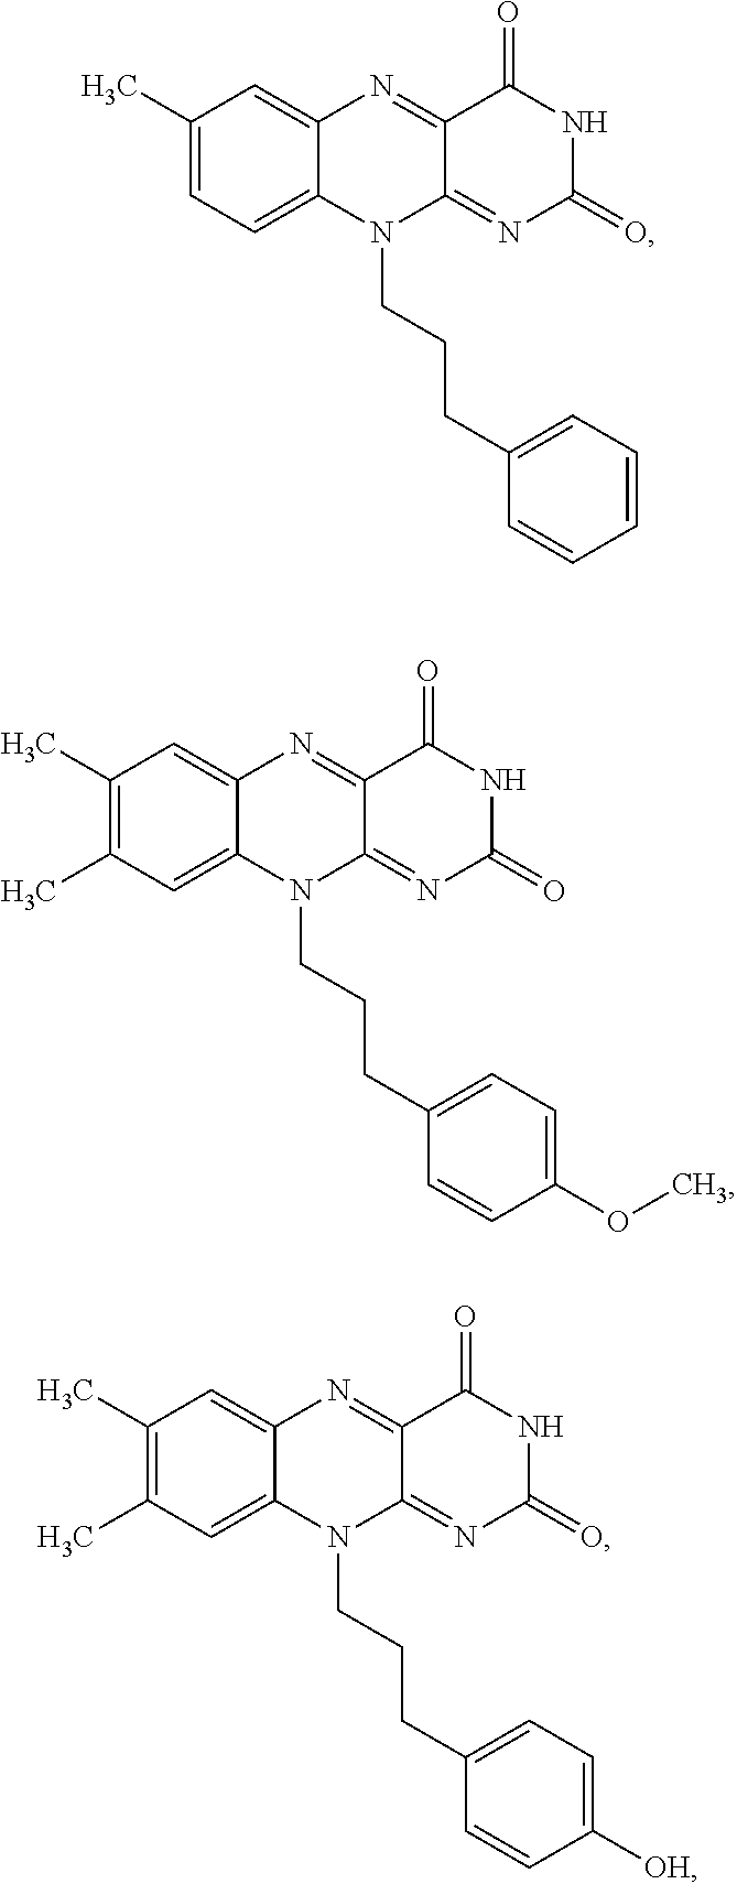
C1(C)=CC=C2C(=C1)N=C1C(=NC(=O)NC1=O)N2CCCC1=CC=CC=C1.C1(C)=C(C)C=C2C(=C1)N=C1C(=NC(=O)NC1=O)N2CCCC1=CC=C(OC)C=C1.C1(C)=C(C)C=C2C(=C1)N=C1C(=NC(=O)NC1=O)N2CCCC1=CC=C([OH])C=C1
